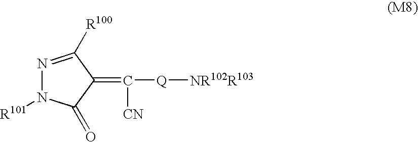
N1=C([R100])C(=C([CN])[Q][NR102R103])C(=O)N1[R101]
